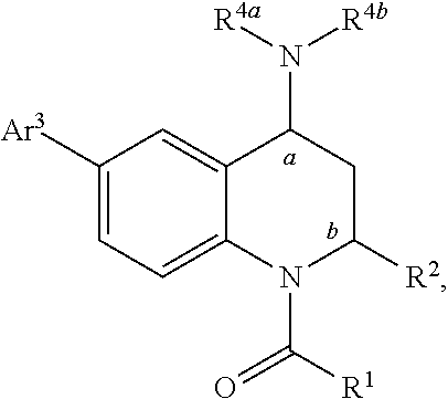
C1([Ar3])=CC=C2C(=C1)C(N([R4a])[R4b])CC([R2])N2C([R1])=O
